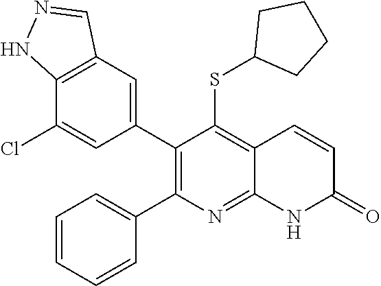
C12=C(C=C(C3=C(C4=CC=CC=C4)N=C4C(=C3SC3CCCC3)C=CC(=O)N4)C=C1Cl)C=NN2
